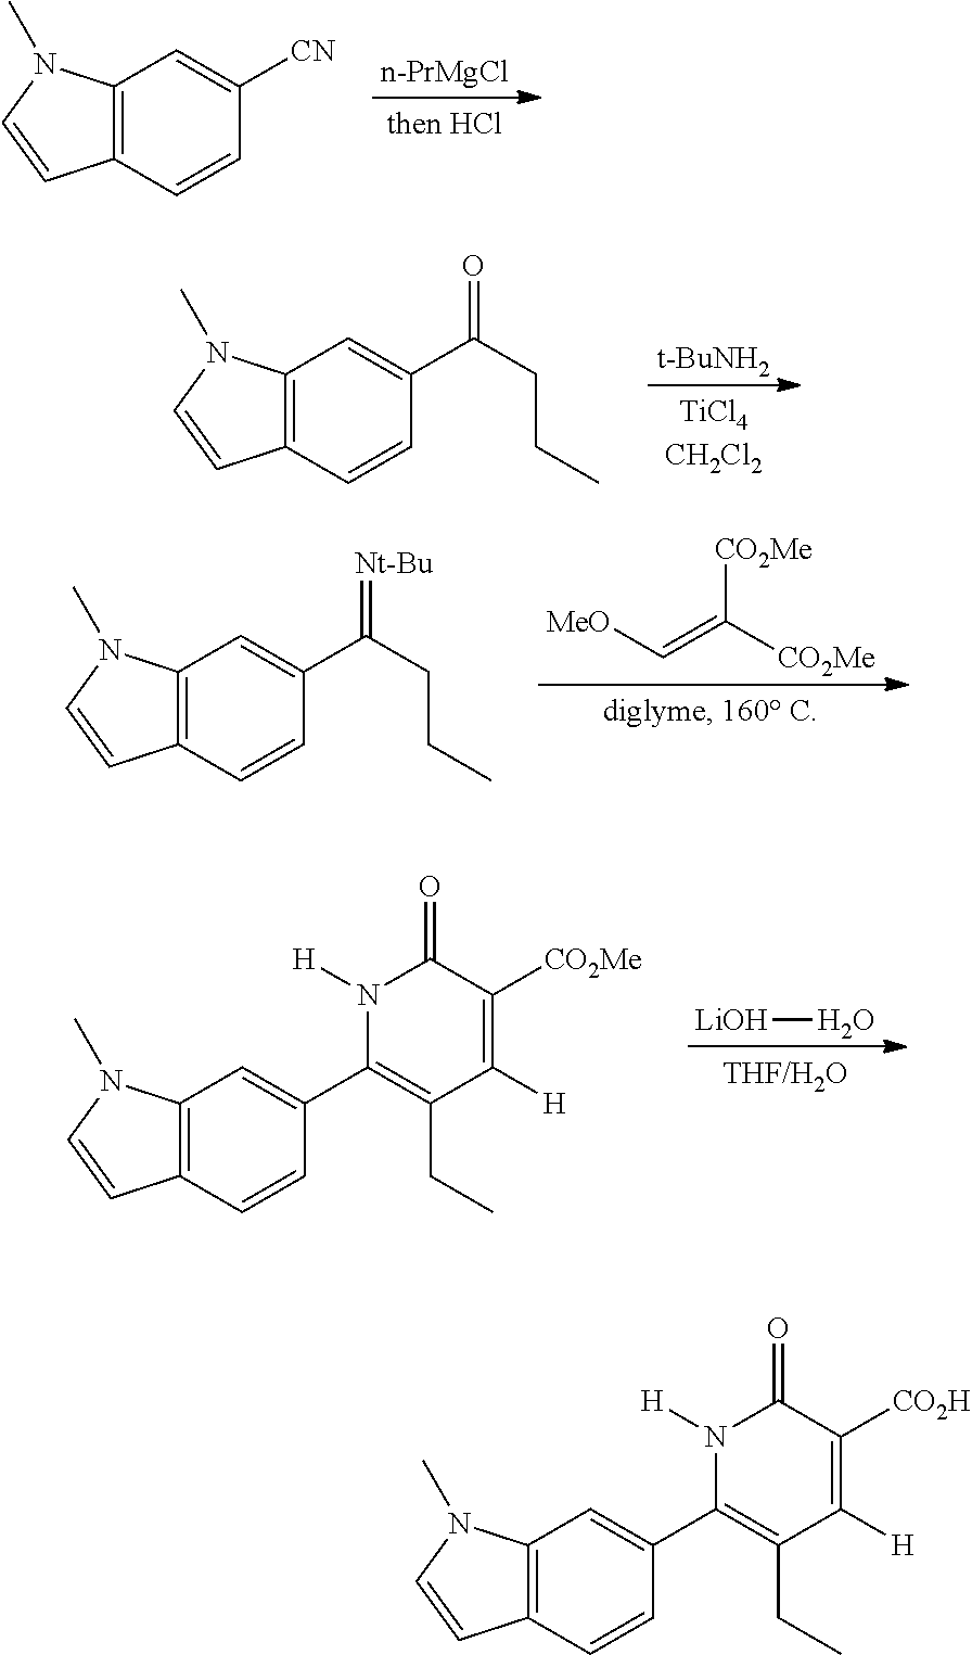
C12=C(C=CC(C(CCC)=[Nt-Bu])=C1)C=CN2C.[MeO]C=C([CO2Me])[CO2Me].[LiOH]O.C12=C(C=CC(C3=C(CC)C([H])=C([CO2Me])C(=O)N3[H])=C1)C=CN2C.[n-PrMgCl].C12=C(C=CC([CN])=C1)C=CN2C.[t-BuNH2].C12=C(C=CC(C(CCC)=O)=C1)C=CN2C.C12=C(C=CC(C3=C(CC)C([H])=C([CO2H])C(=O)N3[H])=C1)C=CN2C
